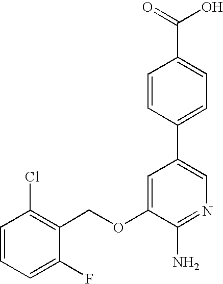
C1=CC=C(F)C(COC2=CC(C3=CC=C(C(=O)O)C=C3)=CN=C2N)=C1Cl
